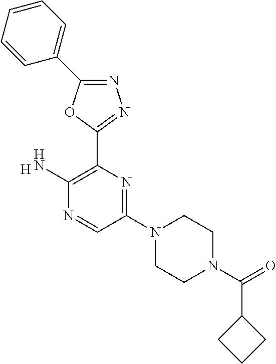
N1=C(C2=CC=CC=C2)OC(C2=C(N)N=CC(N3CCN(C(=O)C4CCC4)CC3)=N2)=N1.[H]
